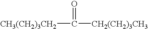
[CH3(CH2)3CH2]C(=O)[CH2(CH2)3CH3]
